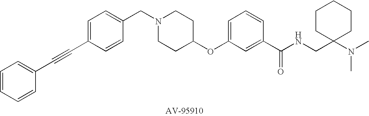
C1(CN2CCC(OC3=CC=CC(C(NCC4(N(C)C)CCCCC4)=O)=C3)CC2)=CC=C(C#CC2=CC=CC=C2)C=C1
